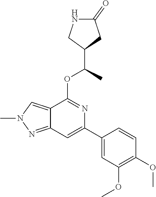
C12=NN(C)C=C1C(OC(C)C1CC(=O)NC1)=NC(C1=CC(OC)=C(OC)C=C1)=C2
